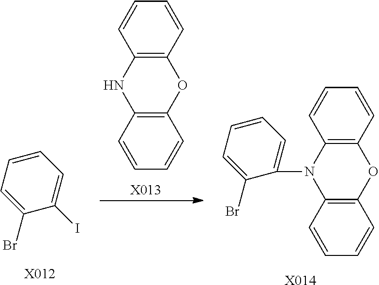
C12=C(C=CC=C1)OC1=C(N2)C=CC=C1.[X013].C1=C(Br)C(N2C3=C(C=CC=C3)OC3=C2C=CC=C3)=CC=C1.[X014].C1=C(Br)C(I)=CC=C1.[X012]
